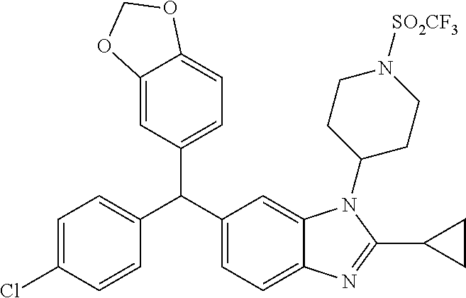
C1=C(Cl)C=CC(C(C2=CC=C3C(=C2)N(C2CCN([SO2CF3])CC2)C(C2CC2)=N3)C2=CC=C3C(=C2)OCO3)=C1
